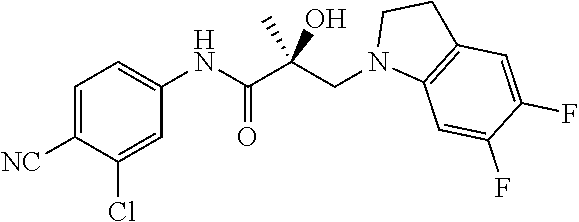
C1=C([NC])C(Cl)=CC(NC(C(CN2C3=C(CC2)C=C(F)C(F)=C3)(O)C)=O)=C1
